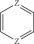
C1=C[Z]=CC=[Z]1
